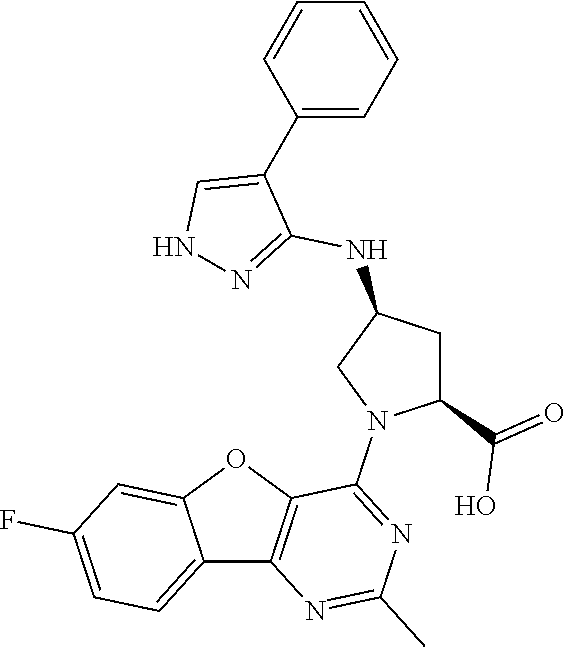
C12=CC=C(F)C=C1OC1=C2N=C(C)N=C1N1C(C(=O)O)CC(NC2=NNC=C2C2=CC=CC=C2)C1
